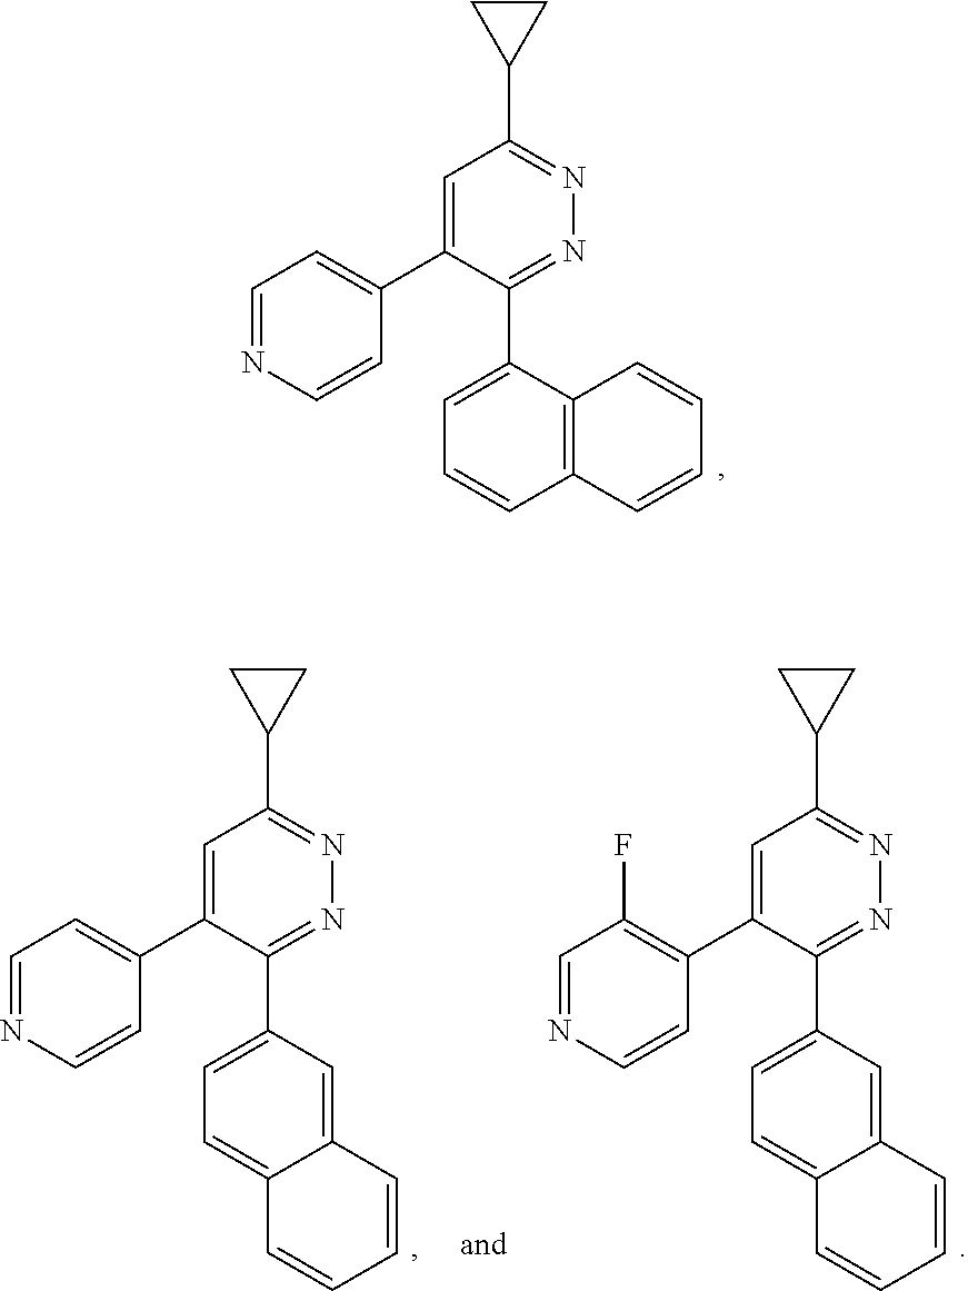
C1=NC=CC(C2=CC(C3CC3)=NN=C2C2=CC=CC3=C2C=CC=C3)=C1.C1=NC=CC(C2=CC(C3CC3)=NN=C2C2=CC=C3C(=C2)C=CC=C3)=C1F.C1=NC=CC(C2=CC(C3CC3)=NN=C2C2=CC=C3C(=C2)C=CC=C3)=C1
